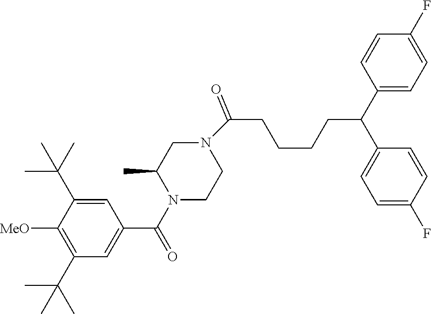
C1=C(C(C)(C)C)C([MeO])=C(C(C)(C)C)C=C1C(N1CCN(C(CCCCC(C2=CC=C(F)C=C2)C2=CC=C(F)C=C2)=O)CC1C)=O
